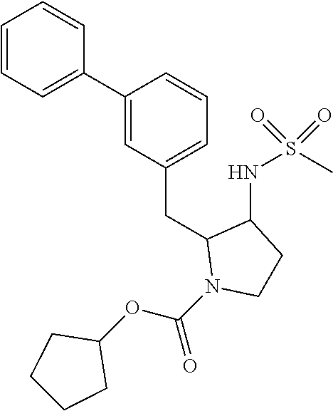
C1(C2=CC=CC=C2)=CC(CC2N(C(OC3CCCC3)=O)CCC2NS(C)(=O)=O)=CC=C1
